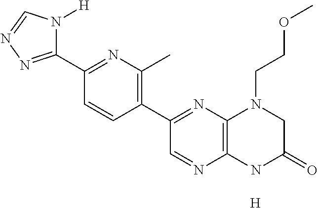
C1(C2=NN=CN2[H])=NC(C)=C(C2=NC3=C(N=C2)NC(=O)CN3CCOC)C=C1.[H]
